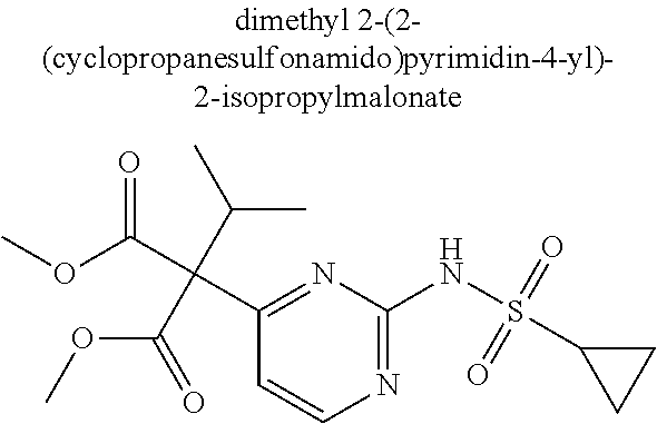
C1(C(C(OC)=O)(C(C)C)C(=O)OC)=NC(NS(C2CC2)(=O)=O)=NC=C1
